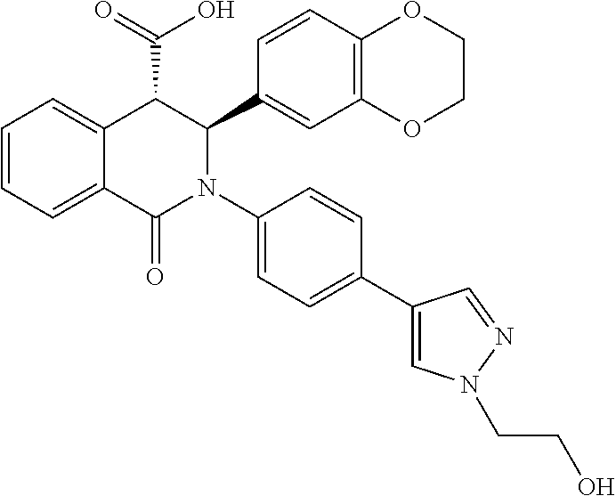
C1=CC=C2C(=C1)C(C(=O)O)C(C1=CC3=C(C=C1)OCCO3)N(C1=CC=C(C3=CN(CCO)N=C3)C=C1)C2=O
